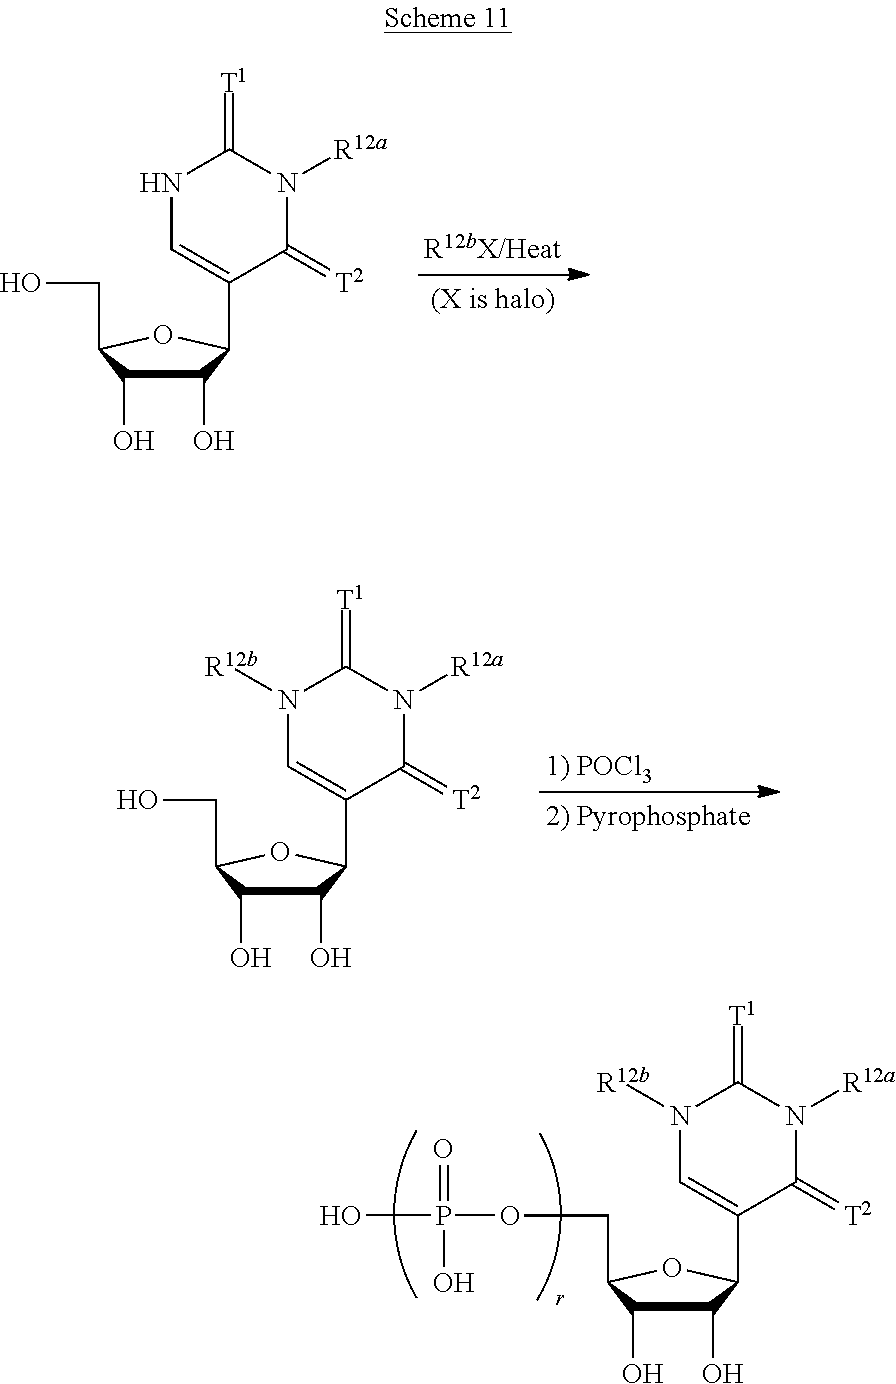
C1(O)C(O)C(CO)OC1C1=CNC(=[T1])N([R12a])C1=[T2].C1(O)C(O)C(CO)OC1C1=CN([R12b])C(=[T1])N([R12a])C1=[T2].C1(O)C(O)C(COP(O)(O)=O)OC1C1=CN([R12b])C(=[T1])N([R12a])C1=[T2]
